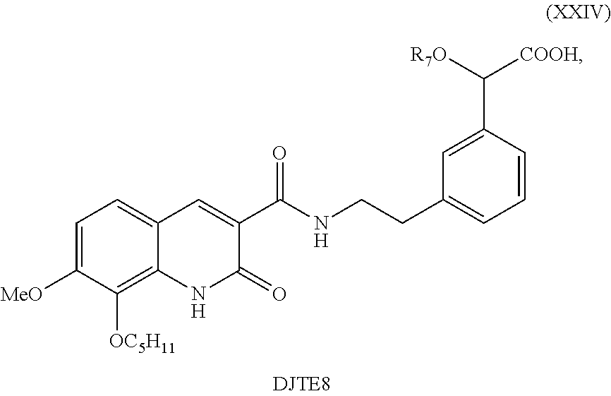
C1=C([MeO])C([OC5H11])=C2C(=C1)C=C(C(NCCC1=CC=CC(C([COOH])[R7O])=C1)=O)C(=O)N2
